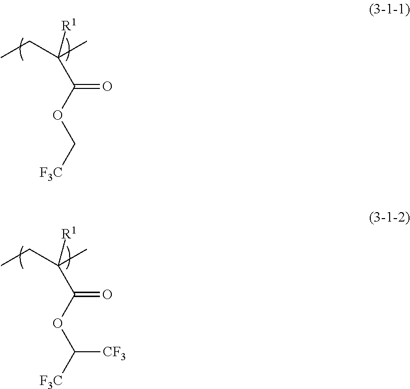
CCC(C)([R1])C(OC[F3C])=O.CCC(C)([R1])C(OC([F3C])[CF3])=O
